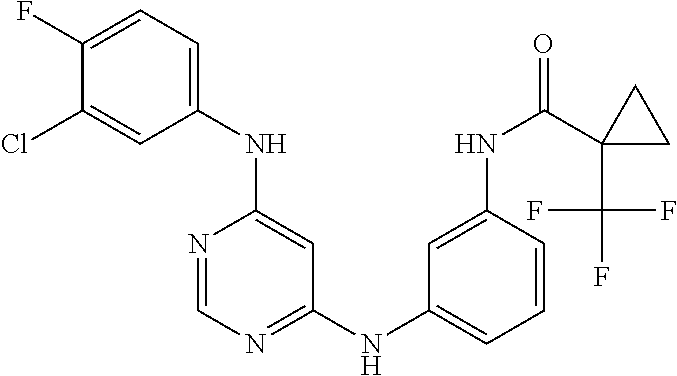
C1(F)=CC=C(NC2=CC(NC3=CC=CC(NC(C4(C(F)(F)F)CC4)=O)=C3)=NC=N2)C=C1Cl
